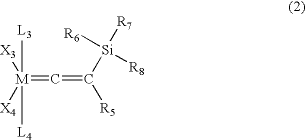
[M](=C=C([Si]([R7])([R6])[R8])[R5])([L3])([L4])([X3])[X4]
